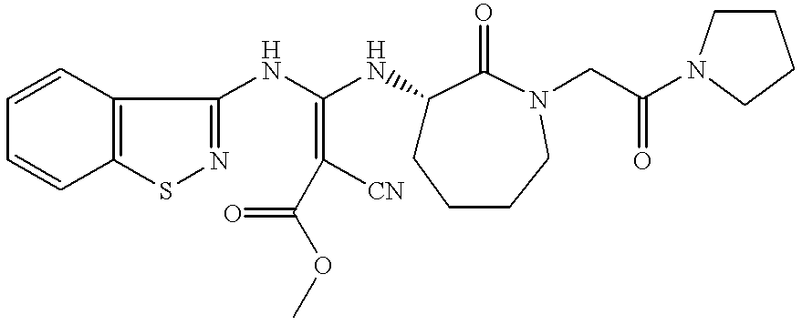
N1=C(NC(NC2CCCCN(CC(N3CCCC3)=O)C2=O)=C([CN])C(OC)=O)C2=C(S1)C=CC=C2
